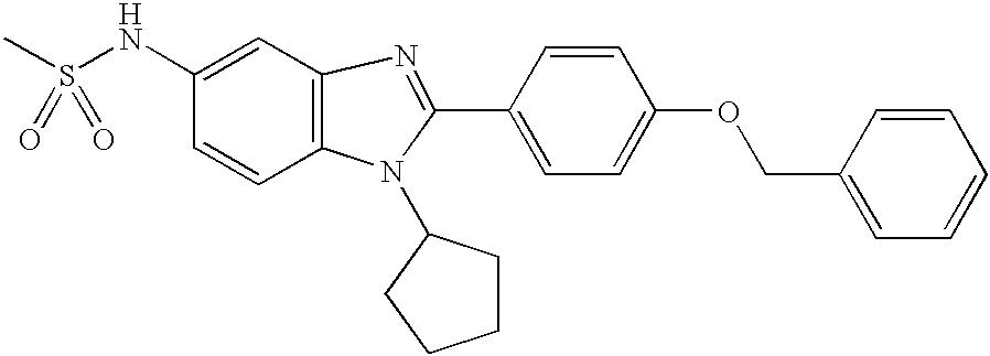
C1=CC2=C(C=C1NS(C)(=O)=O)N=C(C1=CC=C(OCC3=CC=CC=C3)C=C1)N2C1CCCC1
